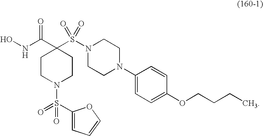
ONC(C1(S(N2CCN(C3=CC=C(OCCCC)C=C3)CC2)(=O)=O)CCN(S(=O)(C2=CC=CO2)=O)CC1)=O
